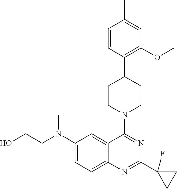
C1(N(CCO)C)=CC=C2C(=C1)C(N1CCC(C3=C(OC)C=C(C)C=C3)CC1)=NC(C1(F)CC1)=N2
